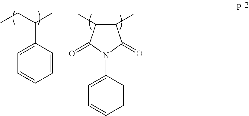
CCC(C)C1=CC=CC=C1.C1(C)C(C)C(=O)N(C2=CC=CC=C2)C1=O
